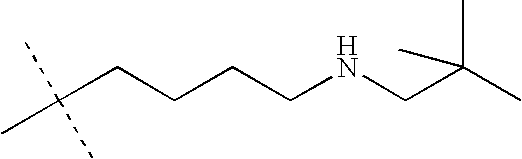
N(CCCCC(C)(C)C)CC(C)(C)C
